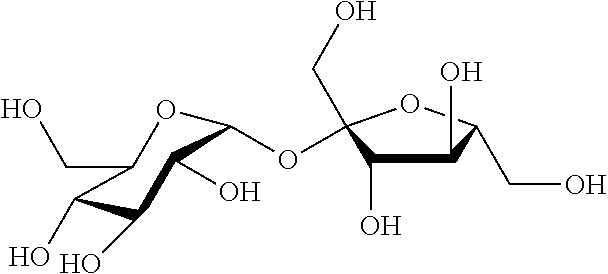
C1(O)C(CO)OC(OC2(CO)OC(CO)C(O)C2O)C(O)C1O
